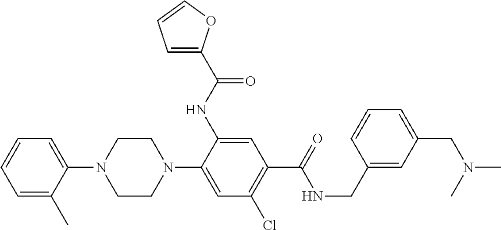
C1=C(C)C(N2CCN(C3=CC(Cl)=C(C(=O)NCC4=CC(CN(C)C)=CC=C4)C=C3NC(C3=CC=CO3)=O)CC2)=CC=C1
